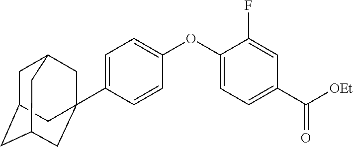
C1=C(C23CC4CC(CC(C2)C4)C3)C=CC(OC2=CC=C(C([OEt])=O)C=C2F)=C1
